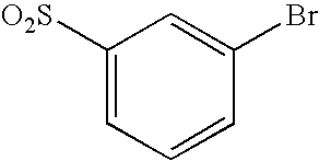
C1([O2S])=CC=CC(Br)=C1
